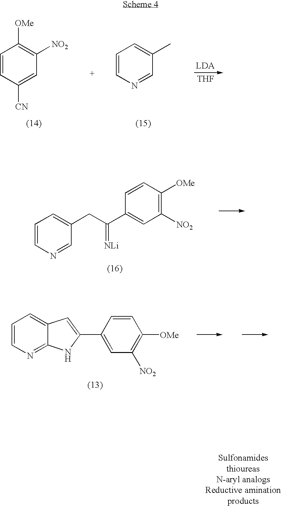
C1=CN=CC(C)=C1.C1=CC([CN])=CC([NO2])=C1[OMe].[THF].C1=CN=CC(CC(C2=CC([NO2])=C([OMe])C=C2)=[NLi])=C1.C1=CN=C2C(=C1)C=C(C1=CC([NO2])=C([OMe])C=C1)N2
